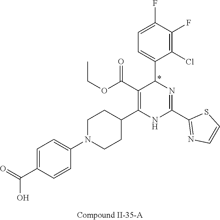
C1(F)=C(Cl)C(C2N=C(C3=NC=CS3)NC(C3CCN(C4=CC=C(C(=O)O)C=C4)CC3)=C2C(OCC)=O)=CC=C1F
